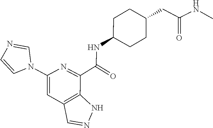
C1=NC=CN1C1=CC2=C(C(C(NC3CCC(CC(NC)=O)CC3)=O)=N1)NN=C2
